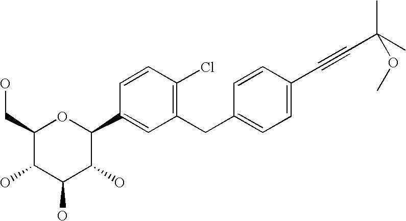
C1(CC2=CC=C(C#CC(C)(C)OC)C=C2)=C(Cl)C=CC(C2OC(CO)C(O)C(O)C2O)=C1
